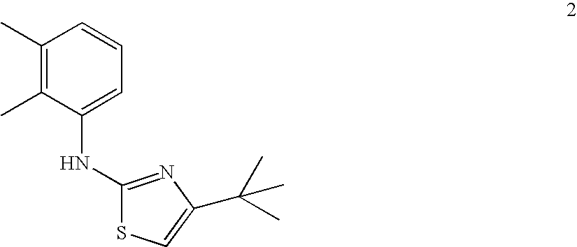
C1(C)=C(C)C(NC2=NC(C(C)(C)C)=CS2)=CC=C1
